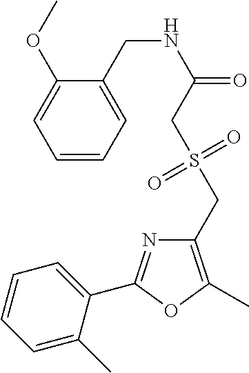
C1=C(C)C(C2=NC(CS(=O)(=O)CC(=O)NCC3=CC=CC=C3OC)=C(C)O2)=CC=C1
